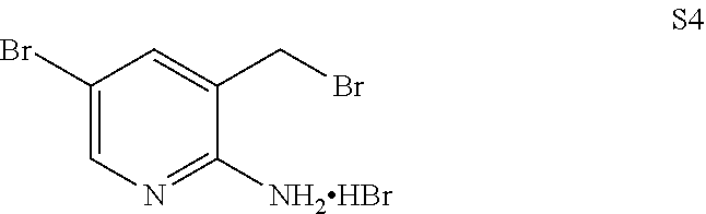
C1(Br)=CN=C([NH2HBr])C(CBr)=C1
